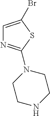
C1=C(Br)SC(N2CCNCC2)=N1
